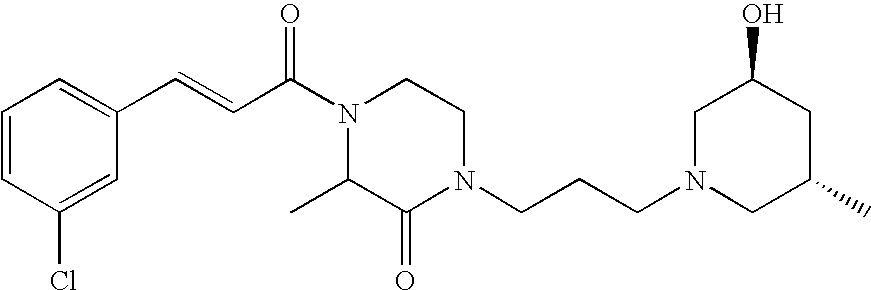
C1=CC(Cl)=CC(C=CC(N2C(C)C(=O)N(CCCN3CC(C)CC(O)C3)CC2)=O)=C1
